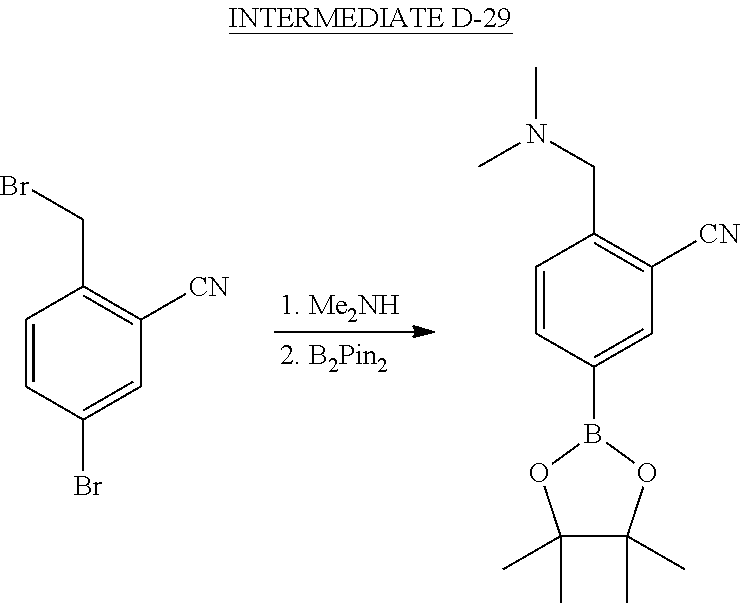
C1([CN])=C(CBr)C=CC(Br)=C1.C1=CC(B2OC(C)(C)C(C)(C)O2)=CC([CN])=C1CN(C)C
